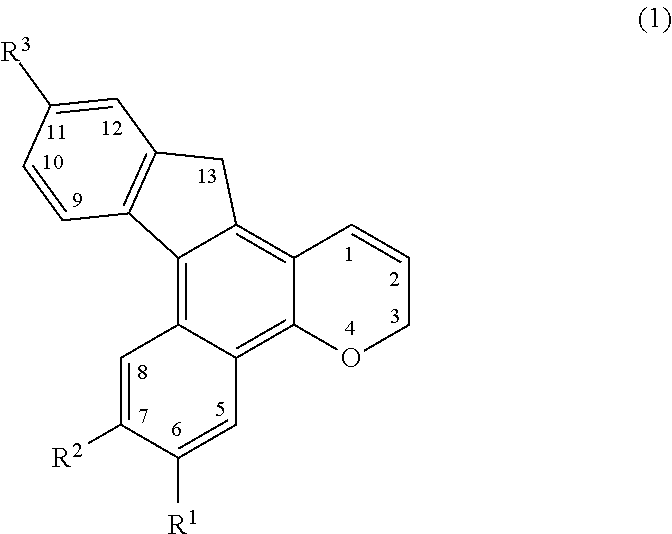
C1=C([R2])C([R1])=CC2=C3C(=C4C(=C12)C1=C(C4)C=C([R3])C=C1)C=CCO3
